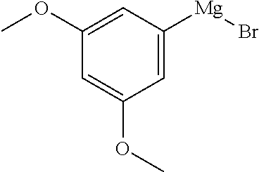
C1=C(OC)C=C([Mg]Br)C=C1OC
